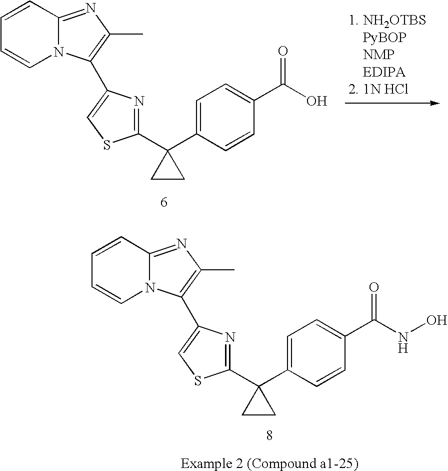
C1=C(C2(C3=NC(C4=C(C)N=C5N4C=CC=C5)=CS3)CC2)C=CC(C(NO)=O)=C1.C1=C(C2(C3=NC(C4=C(C)N=C5N4C=CC=C5)=CS3)CC2)C=CC(C(O)=O)=C1
